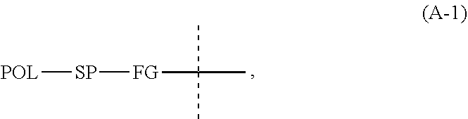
[POL][SP][FG]C(C)(C)C
